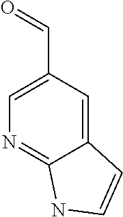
C12=CC(C=O)=CN=C1NC=C2
